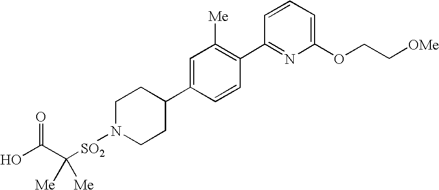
OC(C([SO2]N1CCC(C2=CC([Me])=C(C3=NC(OCC[OMe])=CC=C3)C=C2)CC1)([Me])[Me])=O
